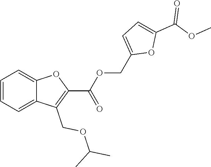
C1=CC=C2C(=C1)C(COC(C)C)=C(C(=O)OCC1=CC=C(C(OC)=O)O1)O2
